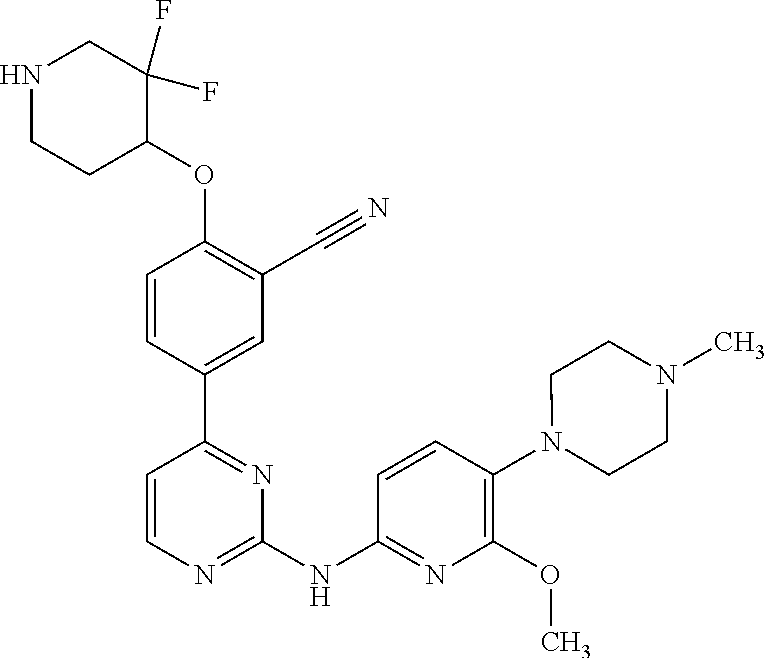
C1=CC(C2=NC(NC3=NC(OC)=C(N4CCN(C)CC4)C=C3)=NC=C2)=CC(C#N)=C1OC1C(F)(F)CNCC1
